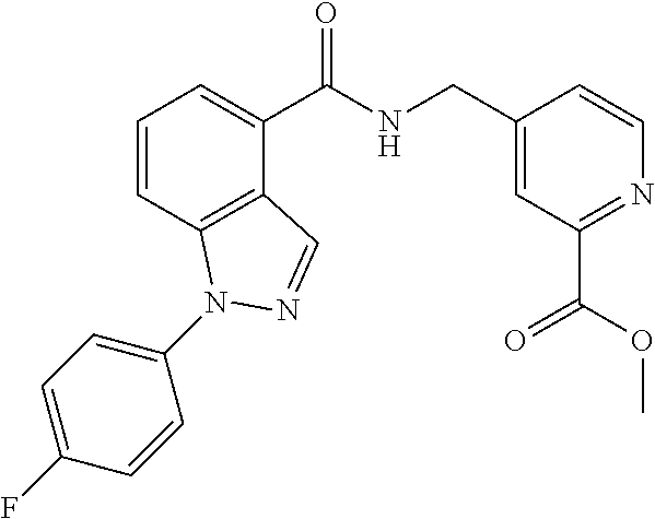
C1=CC2=C(C(C(NCC3=CC(C(OC)=O)=NC=C3)=O)=C1)C=NN2C1=CC=C(F)C=C1
